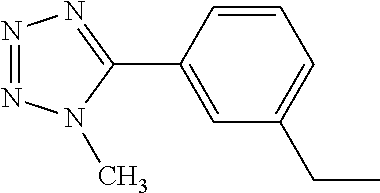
CCC1=CC=CC(C2=NN=NN2C)=C1
